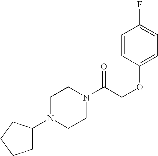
C(COC1=CC=C(F)C=C1)(=O)N1CCN(C2CCCC2)CC1
